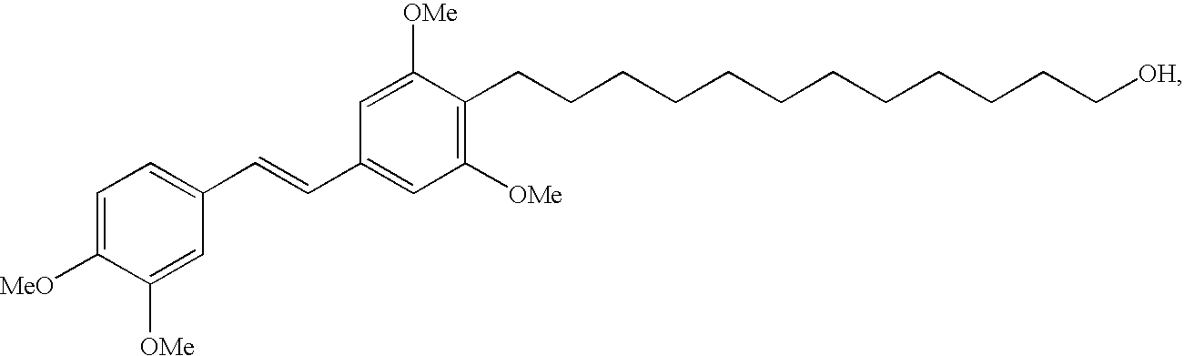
C1=C([MeO])C([OMe])=CC(C=CC2=CC([OMe])=C(CCCCCCCCCCCC[OH])C([OMe])=C2)=C1
